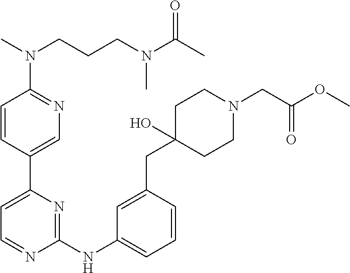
C1=CC(C2=CC=NC(NC3=CC=CC(CC4(O)CCN(CC(=O)OC)CC4)=C3)=N2)=CN=C1N(C)CCCN(C(C)=O)C
